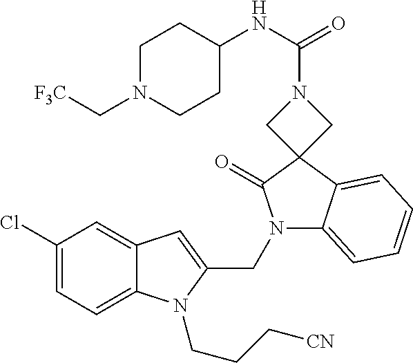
C1(Cl)=CC=C2C(=C1)C=C(CN1C3=CC=CC=C3C3(C1=O)CN(C(=O)NC1CCN(C[F3C])CC1)C3)N2CCC[CN]
